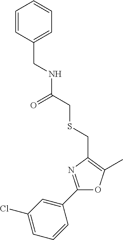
C1=C(Cl)C=C(C2=NC(CSCC(NCC3=CC=CC=C3)=O)=C(C)O2)C=C1
